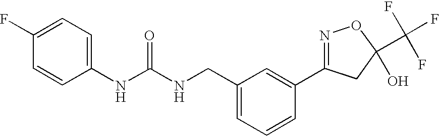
N(C(NCC1=CC=CC(C2=NOC(C(F)(F)F)(O)C2)=C1)=O)C1=CC=C(F)C=C1
